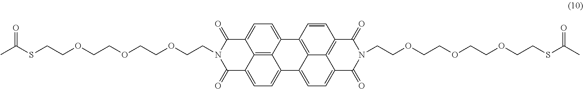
C1(=O)C2=CC=C3C4=C2C(=CC=C4C2=C4C3=CC=C3C4=C(C=C2)C(=O)N(CCOCCOCCOCCSC(C)=O)C3=O)C(=O)N1CCOCCOCCOCCSC(C)=O
